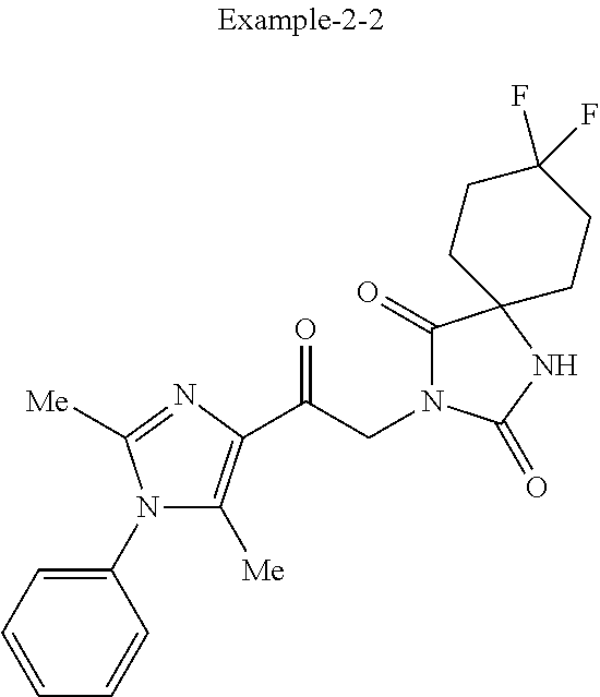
C1(N2C([Me])=C(C(CN3C(=O)C4(NC3=O)CCC(F)(F)CC4)=O)N=C2[Me])=CC=CC=C1
